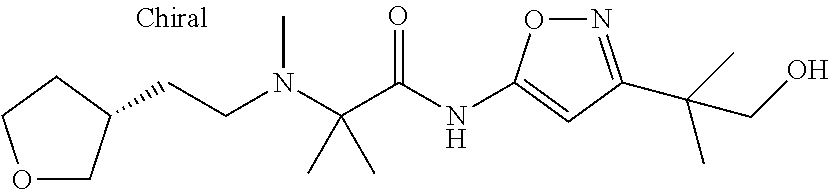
N1=C(C(C)(C)CO)C=C(NC(C(N(CCC2COCC2)C)(C)C)=O)O1
